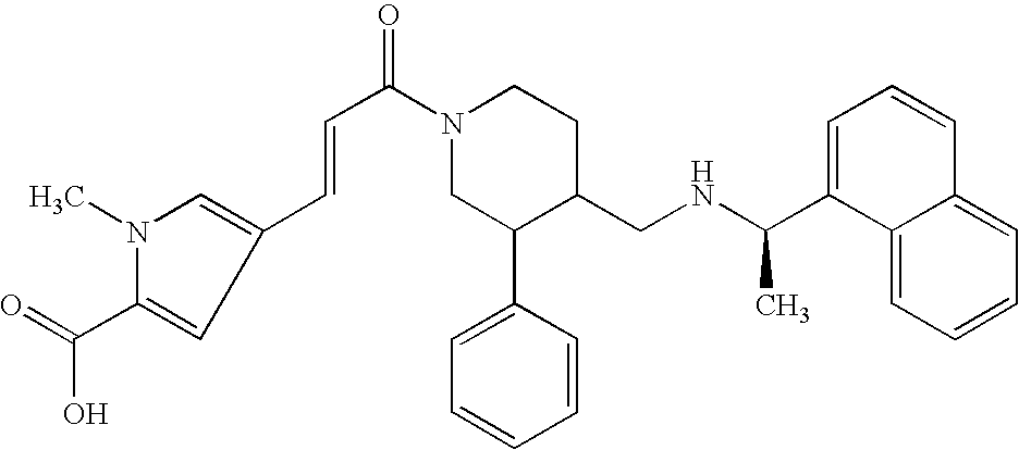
C(C(N1CC(C2=CC=CC=C2)C(CNC(C2=CC=CC3=CC=CC=C23)C)CC1)=O)=CC1=CN(C)C(C(=O)O)=C1
